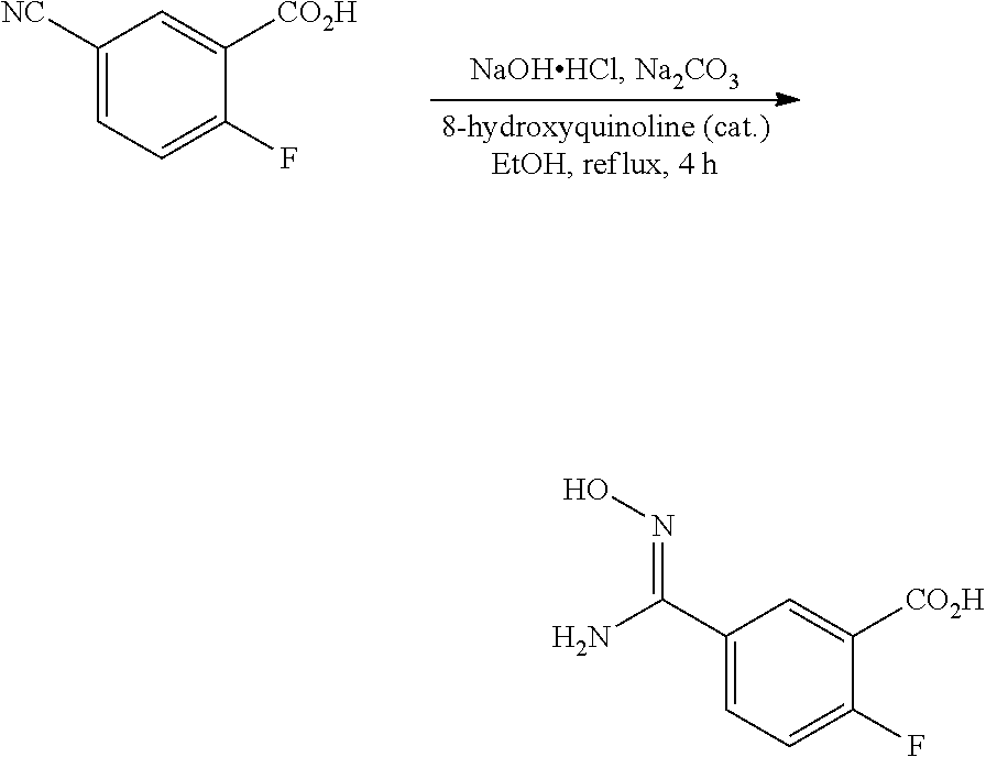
C1([NC])=CC=C(F)C([CO2H])=C1.C1(C(N)=NO)=CC=C(F)C([CO2H])=C1
